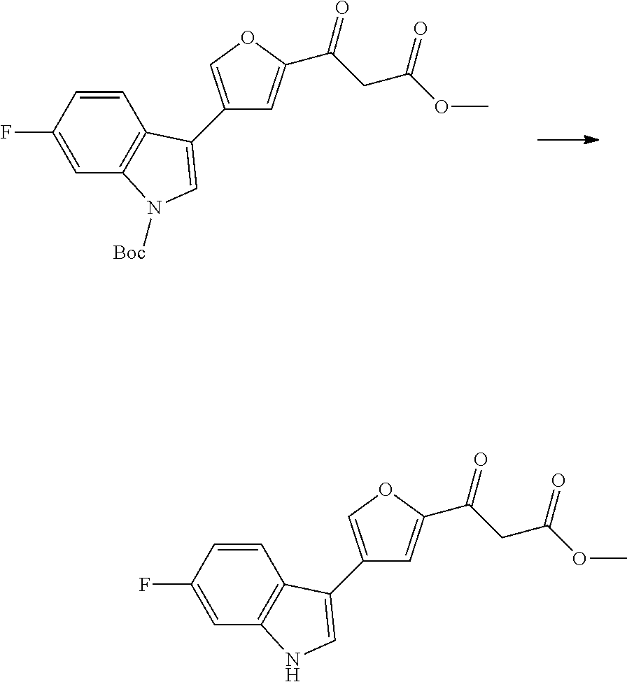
C1=CC(F)=CC2=C1C(C1=COC(C(CC(OC)=O)=O)=C1)=CN2[Boc].C1=CC(F)=CC2=C1C(C1=COC(C(CC(OC)=O)=O)=C1)=CN2
